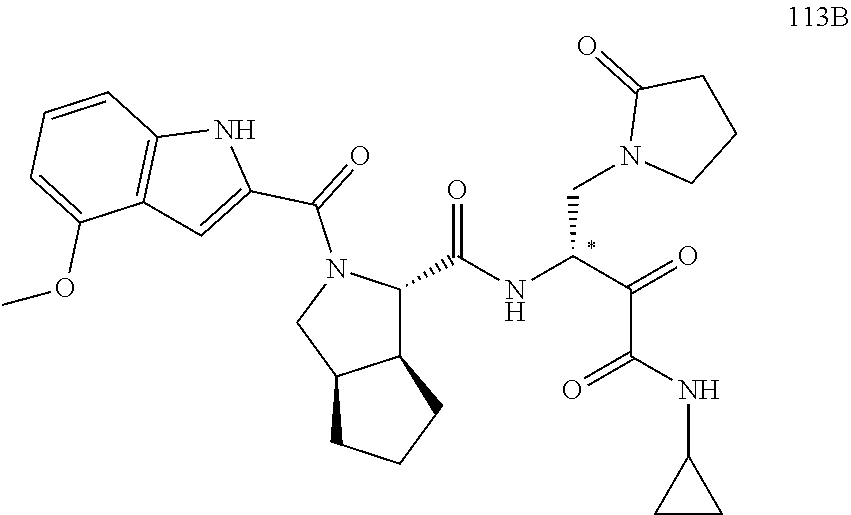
C1(C(NC(C(=O)C(=O)NC2CC2)CN2CCCC2=O)=O)N(C(C2=CC3=C(N2)C=CC=C3OC)=O)CC2C1CCC2
